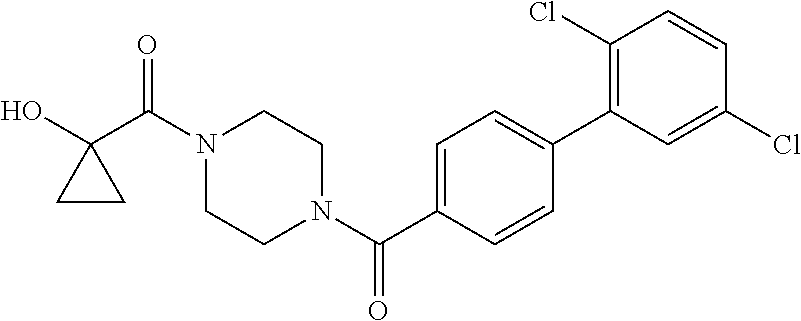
OC1(C(N2CCN(C(=O)C3=CC=C(C4=C(Cl)C=CC(Cl)=C4)C=C3)CC2)=O)CC1
